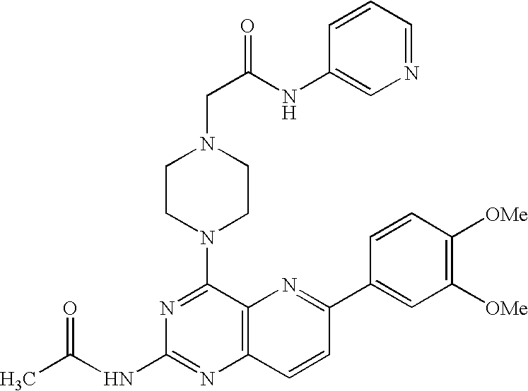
C1(N2CCN(CC(NC3=CN=CC=C3)=O)CC2)=NC(NC(C)=O)=NC2=C1N=C(C1=CC([OMe])=C([OMe])C=C1)C=C2
